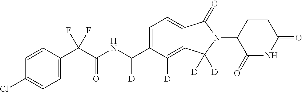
C1=CC(C(C(NC(C2=CC=C3C(=C2[D])C([D])([D])N(C2C(=O)NC(=O)CC2)C3=O)[D])=O)(F)F)=CC=C1Cl
